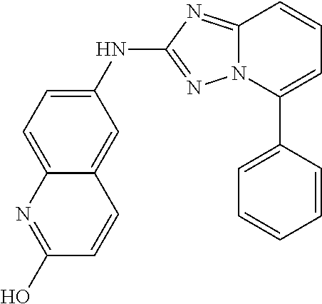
N12C(=NC(NC3=CC=C4C(=C3)C=CC(O)=N4)=N1)C=CC=C2C1=CC=CC=C1
